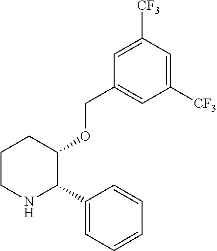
C1=C([CF3])C=C([CF3])C=C1COC1CCCNC1C1=CC=CC=C1
